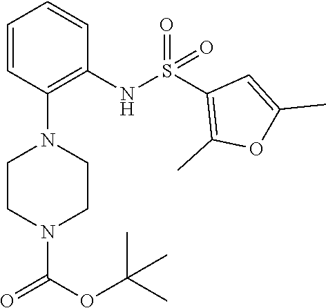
O=C(N1CCN(C2=C(NS(=O)(=O)C3=C(C)OC(C)=C3)C=CC=C2)CC1)OC(C)(C)C
